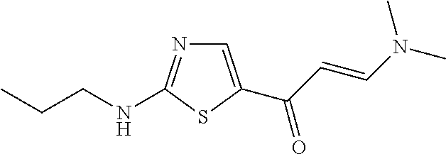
C1=C(C(C=CN(C)C)=O)SC(NCCC)=N1
